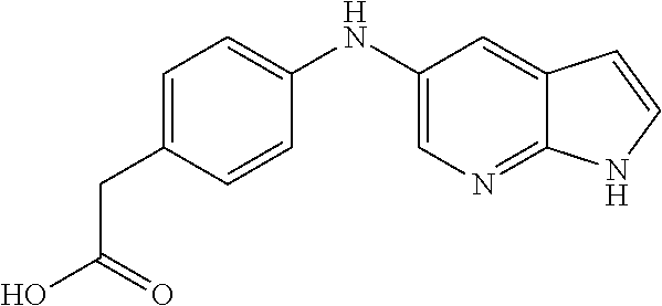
C1(NC2=CC=C(CC(O)=O)C=C2)=CN=C2C(=C1)C=CN2
